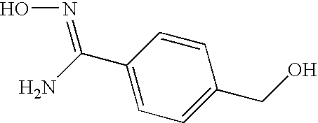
C(C1=CC=C(CO)C=C1)(N)=NO
